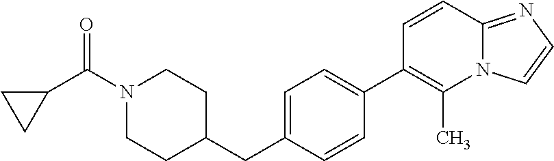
N1(C(C2CC2)=O)CCC(CC2=CC=C(C3=C(C)N4C(=NC=C4)C=C3)C=C2)CC1
